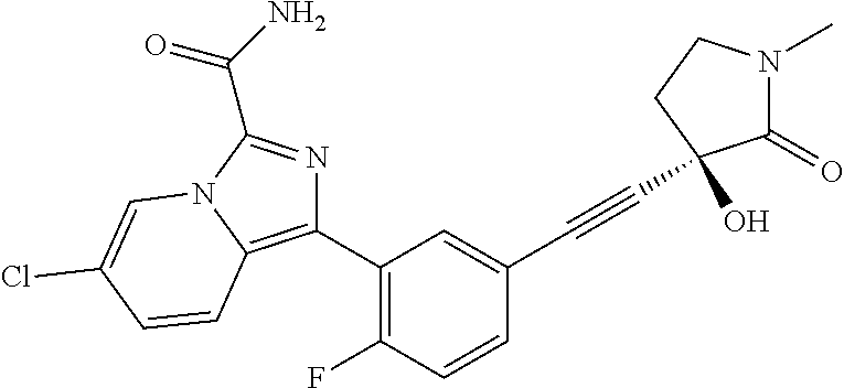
C1(C2=C3N(C(C(=O)N)=N2)C=C(Cl)C=C3)=C(F)C=CC(C#CC2(O)C(=O)N(C)CC2)=C1
